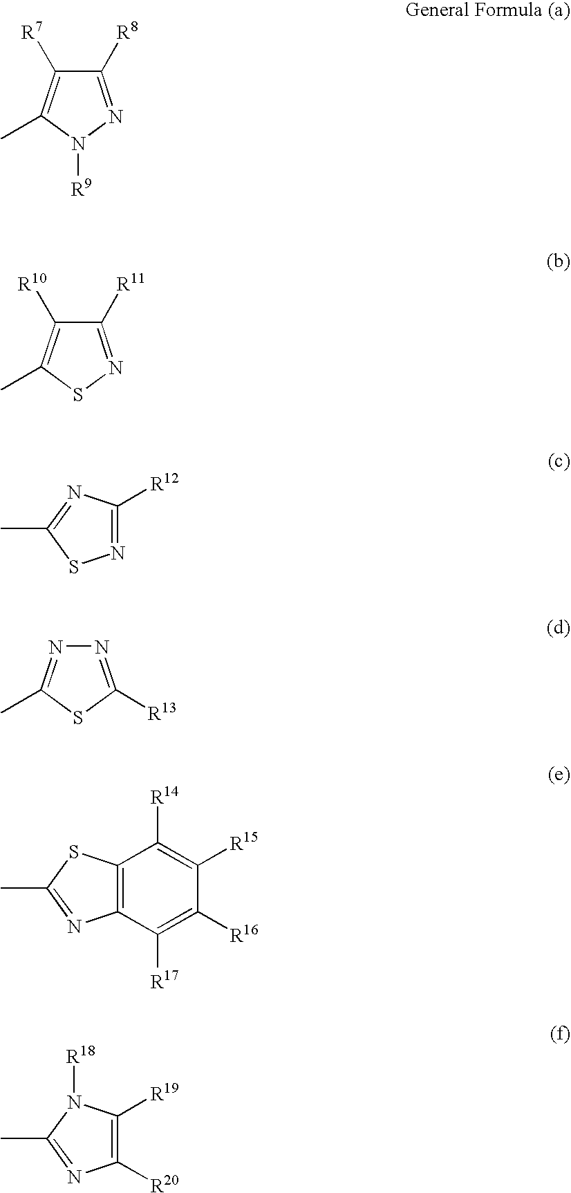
C1([R8])=NN([R9])C(C)=C1[R7].C1([R11])=NSC(C)=C1[R10].N1=C([R12])N=C(C)S1.N1=C([R13])SC(C)=N1.C12=C(C([R17])=C([R16])C([R15])=C1[R14])N=C(C)S2.C1([R20])=C([R19])N([R18])C(C)=N1
